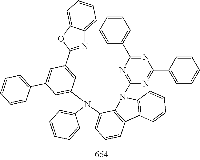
C12=CC=CC=C1N(C1=CC(C3=CC=CC=C3)=CC(C3=NC4=CC=CC=C4O3)=C1)C1=C2C=CC2=C1N(C1=NC(C3=CC=CC=C3)=NC(C3=CC=CC=C3)=N1)C1=C2C=CC=C1
